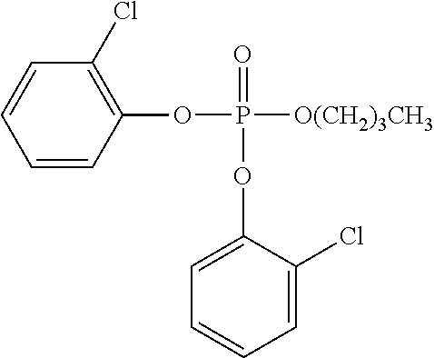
C1=CC(OP([O(CH2)3CH3])(=O)OC2=CC=CC=C2Cl)=C(Cl)C=C1
